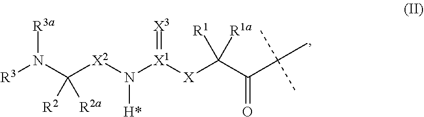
N([X1]([X]C(C(C(C)(C)C)=O)([R1a])[R1])=[X3])([X2]C(N([R3])[R3a])([R2])[R2a])[H*]
